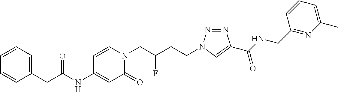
C(NC1=CC(=O)N(CC(CCN2N=NC(C(NCC3=NC(C)=CC=C3)=O)=C2)F)C=C1)(=O)CC1=CC=CC=C1
